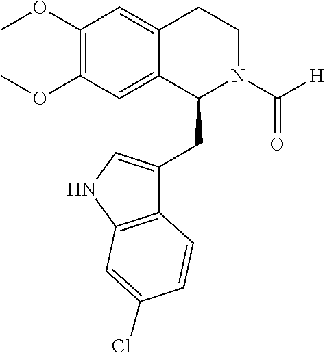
COC1=C(OC)C=C2C(=C1)C(CC1=CNC3=C1C=CC(Cl)=C3)N(C(=O)[H])CC2
